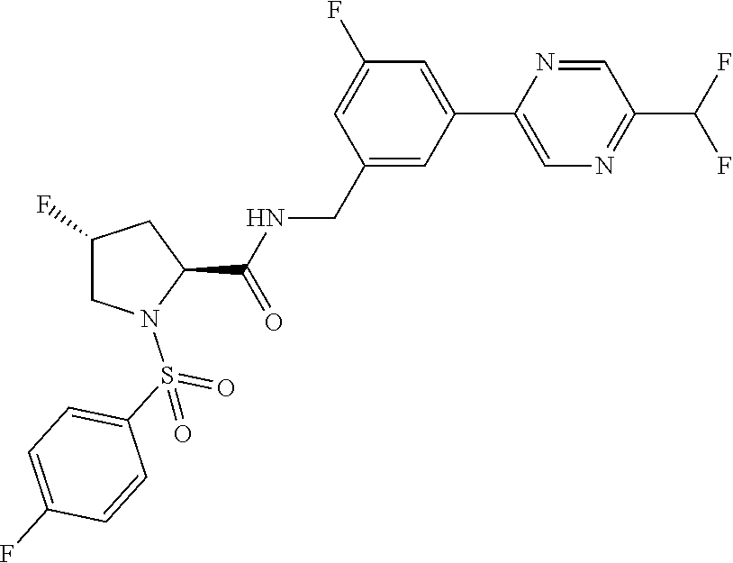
C1=C(F)C=C(C2=CN=C(C(F)F)C=N2)C=C1CNC(C1N(S(C2=CC=C(F)C=C2)(=O)=O)CC(F)C1)=O
